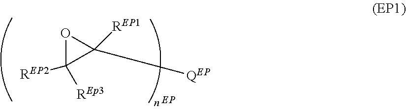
O1C([REP2])([REp3])C1([REP1])[QEP]
